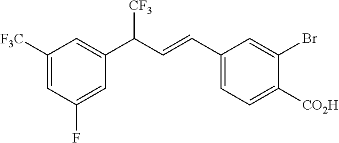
C1(C=CC(C2=CC([F3C])=CC(F)=C2)[CF3])=CC=C([CO2H])C(Br)=C1
